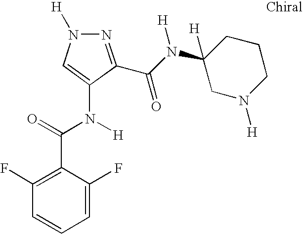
C1(F)=C(C(=O)N([H])C2=CN([H])N=C2C(N(C2([H])CN([H])CCC2)[H])=O)C(F)=CC=C1
